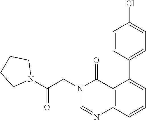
C1=CC(C2=CC=CC3=C2C(=O)N(CC(N2CCCC2)=O)C=N3)=CC=C1Cl
